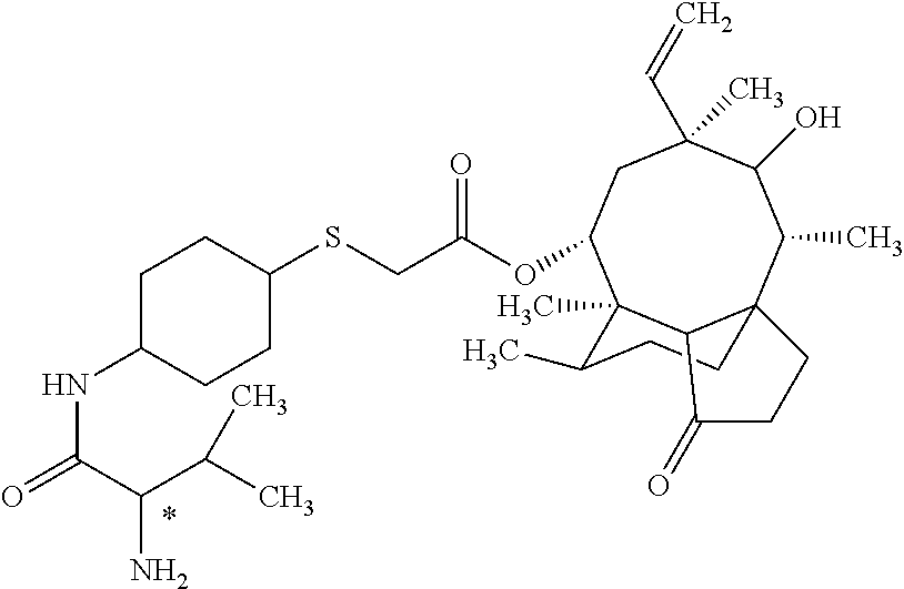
C1C(NC(C(N)C(C)C)=O)CCC(SCC(OC2C3(C)C4C(C(C)C(O)C(C)(C=C)C2)(CCC3C)CCC4=O)=O)C1.*
